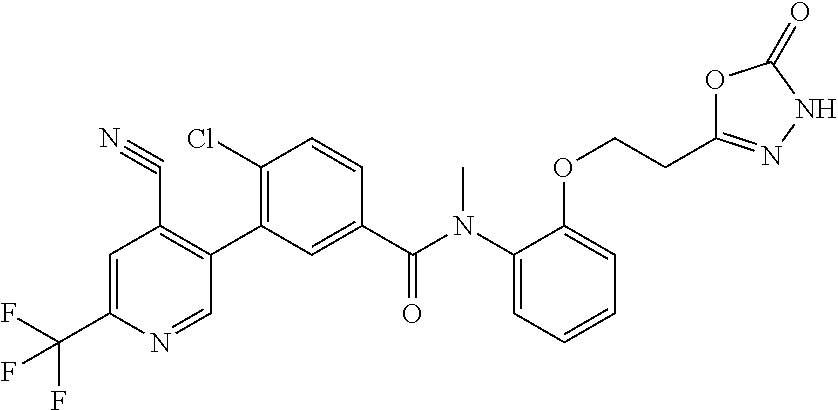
C1=C(C(F)(F)F)N=CC(C2=C(Cl)C=CC(C(N(C3=CC=CC=C3OCCC3=NNC(=O)O3)C)=O)=C2)=C1C#N
